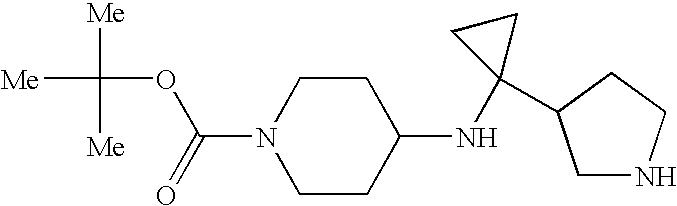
O=C(N1CCC(NC2(C3CNCC3)CC2)CC1)OC([Me])([Me])[Me]
